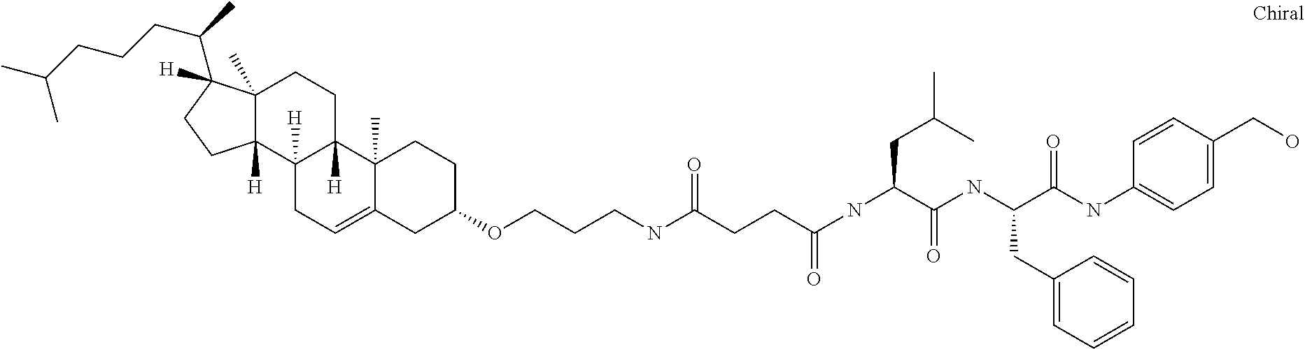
C12(C)C([H])(C3([H])C([H])(CC1)C1(C)C(=CC3)CC(OCCCNC(CCC(NC(CC(C)C)C(NC(C(NC3=CC=C(CO)C=C3)=O)CC3=CC=CC=C3)=O)=O)=O)CC1)CCC2(C(C)CCCC(C)C)[H]
